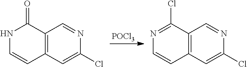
C1(Cl)=CC2=C(C=N1)C(=O)NC=C2.C1(Cl)=CC2=C(C=N1)C(Cl)=NC=C2.[POCl3]
